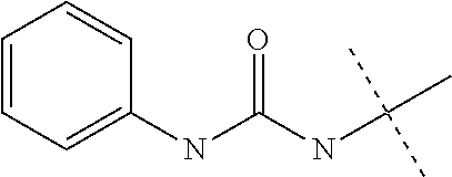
C1=CC=C(NC(NC(C)(C)C)=O)C=C1
